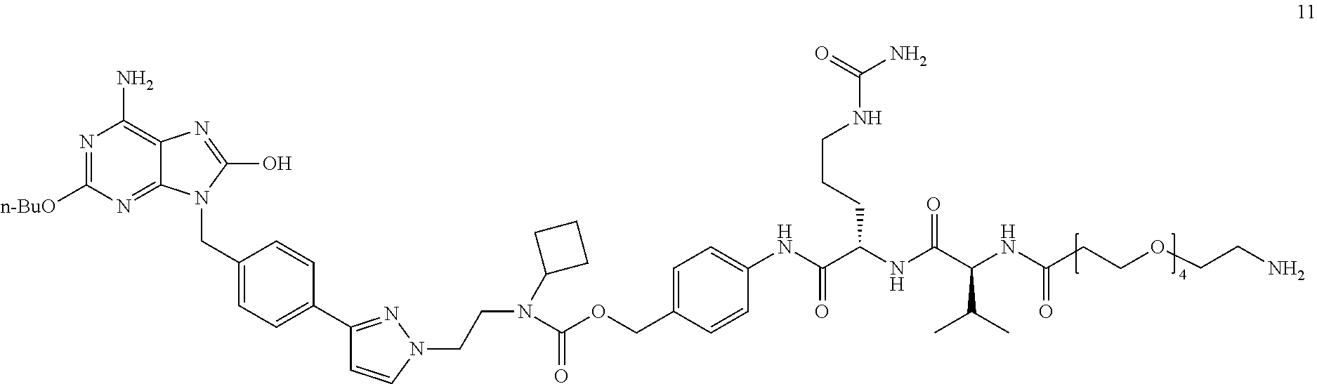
N1=C([n-BuO])N=C2C(=C1N)N=C(O)N2CC1=CC=C(C2=NN(CCN(C(OCC3=CC=C(NC(C(NC(C(NC(CCOCCN)=O)C(C)C)=O)CCCNC(N)=O)=O)C=C3)=O)C3CCC3)C=C2)C=C1
